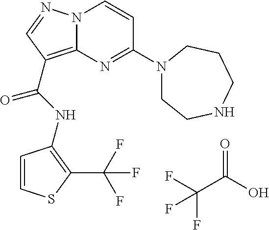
FC(F)(C(=O)O)F.N(C(=O)C1=C2N(N=C1)C=CC(N1CCNCCC1)=N2)C1=C(C(F)(F)F)SC=C1
